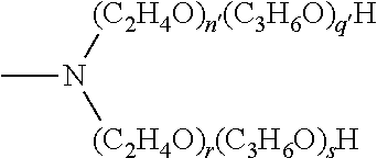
CN([(C2H4O)n(C3H6O)qH])[(C2H4O)r(C3H6O)sH]
